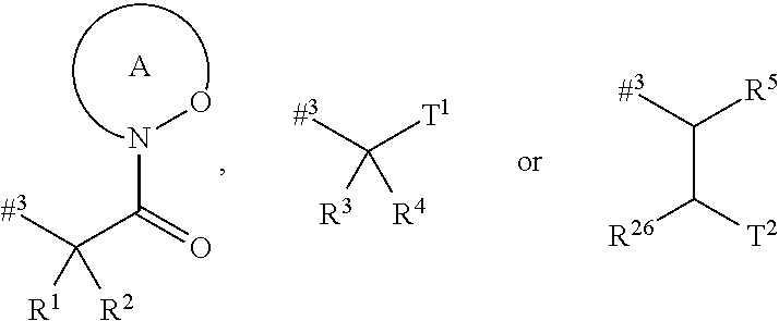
[T1]C([#3])([R3])[R4].N(C(C([#3])([R1])[R2])=O)O.[A].[R5]C([#3])C([R26])[T2]
